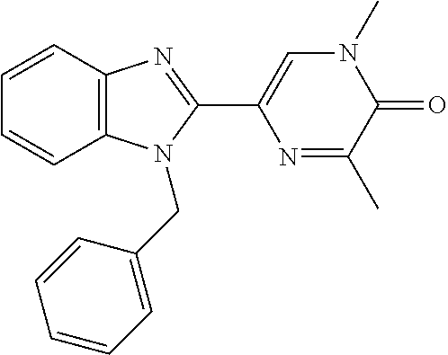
C1=CC2=C(C=C1)N=C(C1=CN(C)C(=O)C(C)=N1)N2CC1=CC=CC=C1
